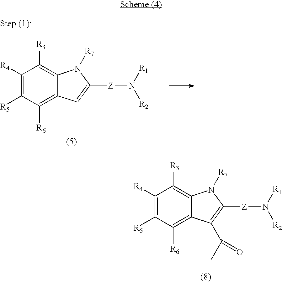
C1([R4])=C([R5])C([R6])=C2C(=C1[R3])N([R7])C([Z]N([R1])[R2])=C2C(C)=O.C1([R4])=C([R5])C([R6])=C2C(=C1[R3])N([R7])C([Z]N([R1])[R2])=C2
